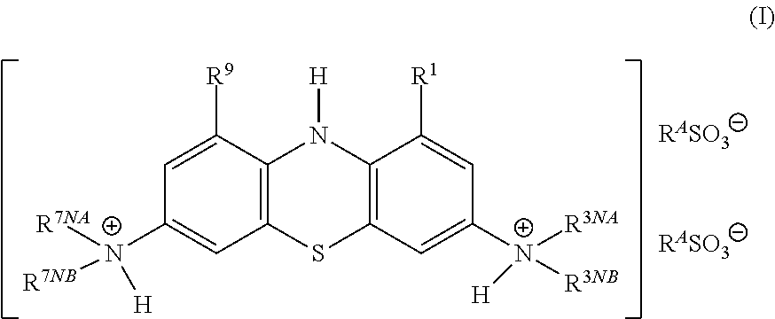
C12=C(C([R9])=CC([N+]([R7NA])([R7NB])[H])=C1)N([H])C1=C(S2)C=C([N+]([R3NA])([R3NB])[H])C=C1[R1]
